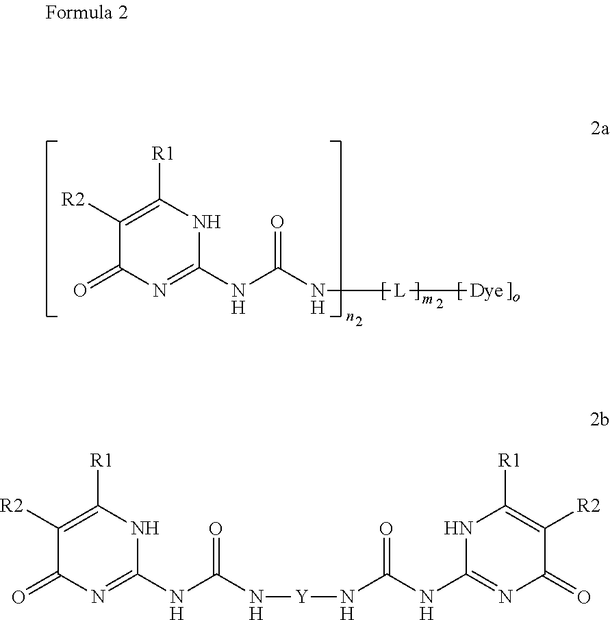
C1([R2])=C([R1])NC(NC(=O)N[Y]NC(=O)NC2=NC(=O)C([R2])=C([R1])N2)=NC1=O.C1([R2])=C([R1])NC(NC(=O)N[L][Dye])=NC1=O
